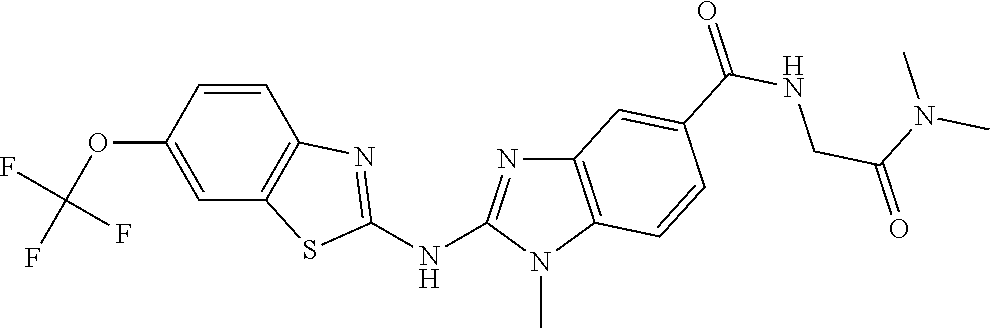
O(C1=CC2=C(C=C1)N=C(NC1=NC3=C(N1C)C=CC(C(NCC(=O)N(C)C)=O)=C3)S2)C(F)(F)F
